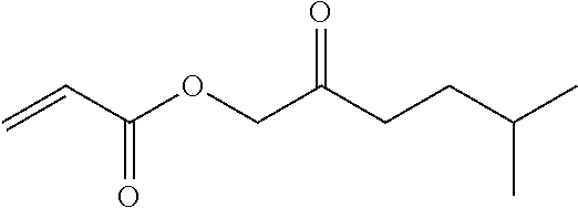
C=CC(OCC(CCC(C)C)=O)=O
